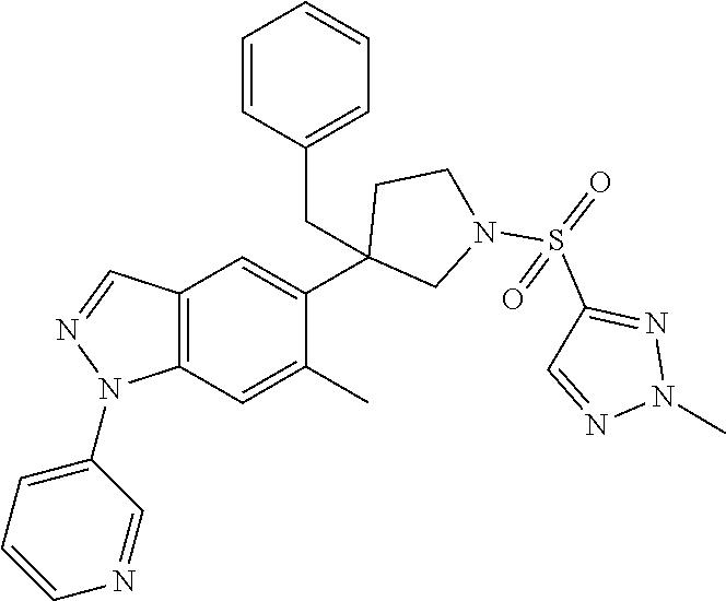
C12=C(C=C(C)C(C3(CC4=CC=CC=C4)CN(S(=O)(C4=NN(C)N=C4)=O)CC3)=C1)N(C1=CC=CN=C1)N=C2
